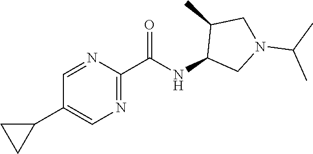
C1(C(NC2CN(C(C)C)CC2C)=O)=NC=C(C2CC2)C=N1
